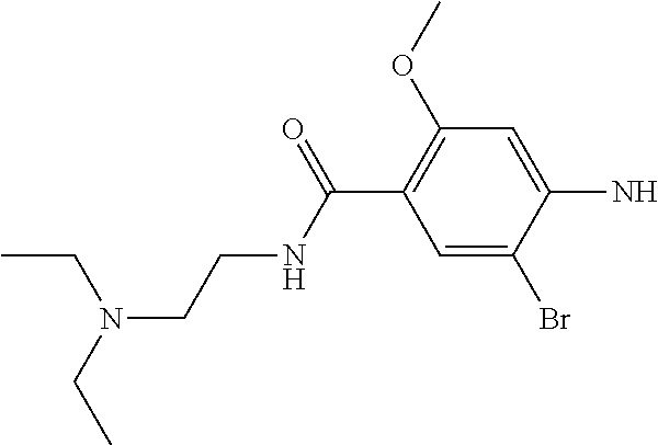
CCN(CCNC(C1=C(OC)C=C(N)C(Br)=C1)=O)CC
